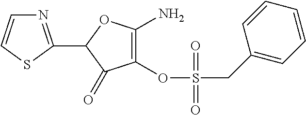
C1(C2=NC=CS2)C(=O)C(OS(CC2=CC=CC=C2)(=O)=O)=C(N)O1
